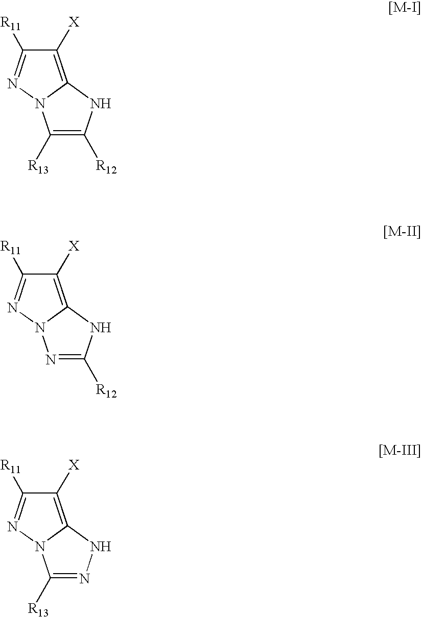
C1([X])=C2N(N=C1[R11])C([R13])=C([R12])N2.C1([X])=C2N(N=C1[R11])N=C([R12])N2.C1([X])=C2N(N=C1[R11])C([R13])=NN2
